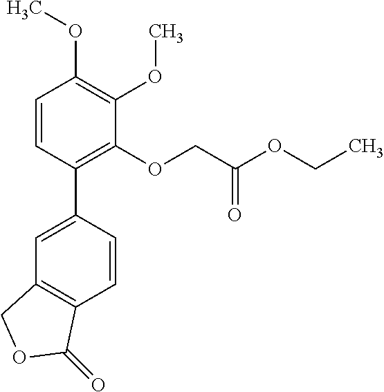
C1=C(C2=C(OCC(OCC)=O)C(OC)=C(OC)C=C2)C=CC2=C1COC2=O
